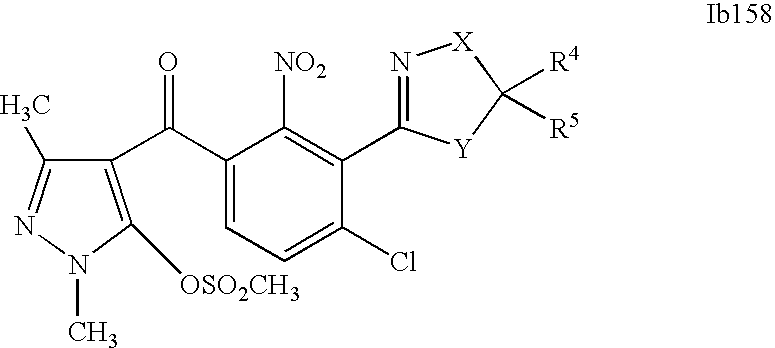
C1(C(C2=C([OSO2CH3])N(C)N=C2C)=O)=CC=C(Cl)C(C2=N[X]C([R4])([R5])[Y]2)=C1[NO2]
